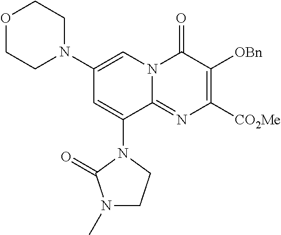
C1(N2CCOCC2)=CN2C(=NC([CO2Me])=C([OBn])C2=O)C(N2C(=O)N(C)CC2)=C1
